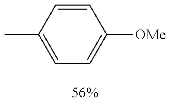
C1=C(C)C=CC([OMe])=C1
